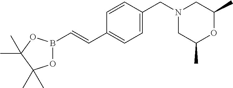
O1B(C=CC2=CC=C(CN3CC(C)OC(C)C3)C=C2)OC(C)(C)C1(C)C
